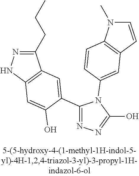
N1=C(C2=CC3=C(NN=C3CCC)C=C2O)N(C2=CC3=C(N(C)C=C3)C=C2)C(O)=N1
